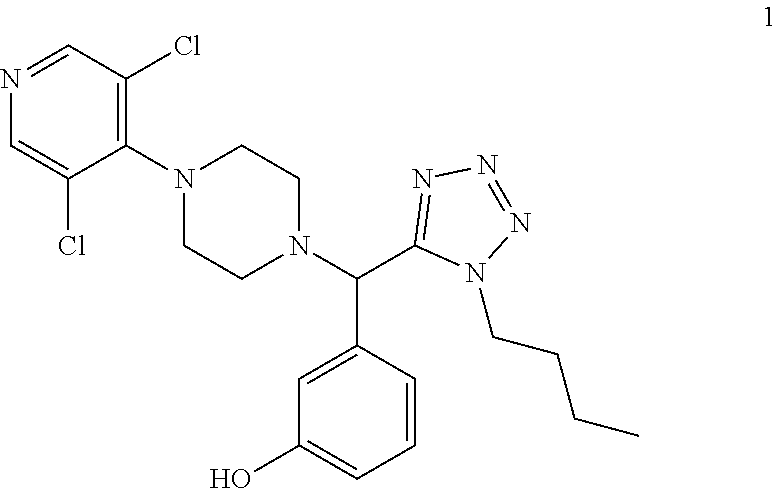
C1=C(Cl)C(N2CCN(C(C3=NN=NN3CCCC)C3=CC(O)=CC=C3)CC2)=C(Cl)C=N1
